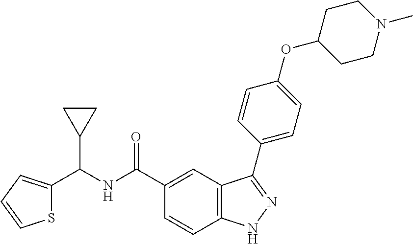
C(NC(C1=CC2=C(C=C1)NN=C2C1=CC=C(OC2CCN(C)CC2)C=C1)=O)(C1CC1)C1=CC=CS1
